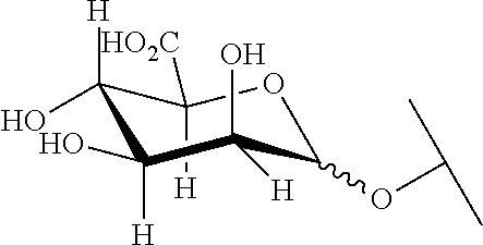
C1([HO2C])([H])C([H])(O)C([H])(O)C(O)([H])C(OC(C)C)O1
